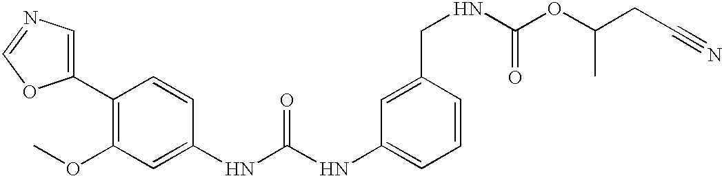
N1=COC(C2=C(OC)C=C(NC(NC3=CC=CC(CNC(OC(CC#N)C)=O)=C3)=O)C=C2)=C1
